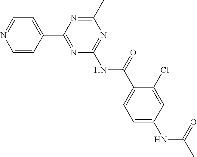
C1=CC(C2=NC(NC(C3=CC=C(NC(C)=O)C=C3Cl)=O)=NC(C)=N2)=CC=N1
